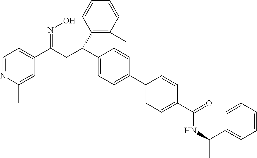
C1=NC(C)=CC(C(CC(C2=C(C)C=CC=C2)C2=CC=C(C3=CC=C(C(=O)NC(C4=CC=CC=C4)C)C=C3)C=C2)=NO)=C1
